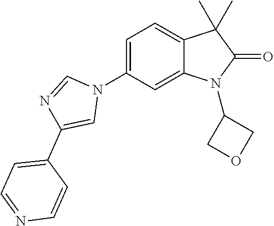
C1=C(N2C=NC(C3=CC=NC=C3)=C2)C=C2C(=C1)C(C)(C)C(=O)N2C1COC1
